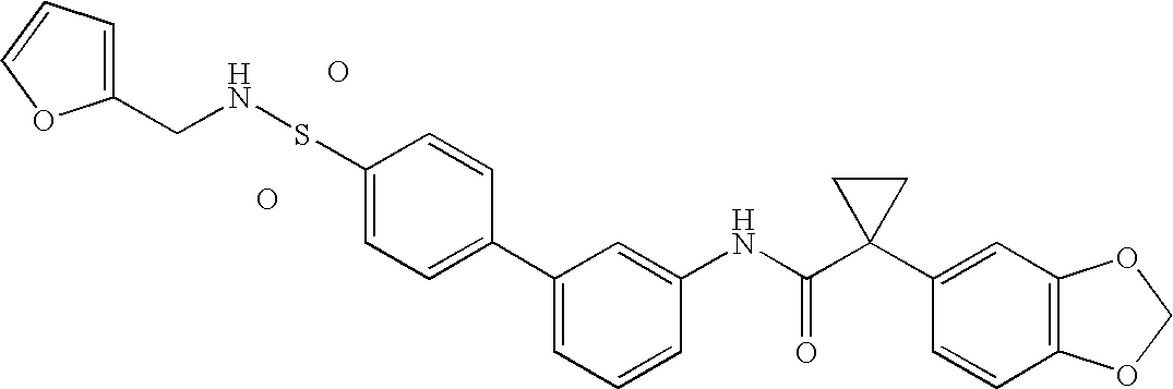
O.C1(C2=CC=C(SNCC3=CC=CO3)C=C2)=CC=CC(NC(C2(C3=CC4=C(C=C3)OCO4)CC2)=O)=C1.O
